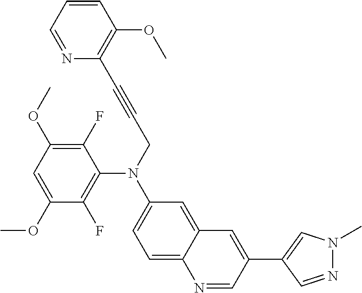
C1(F)=C(OC)C=C(OC)C(F)=C1N(CC#CC1=C(OC)C=CC=N1)C1=CC=C2C(=C1)C=C(C1=CN(C)N=C1)C=N2
